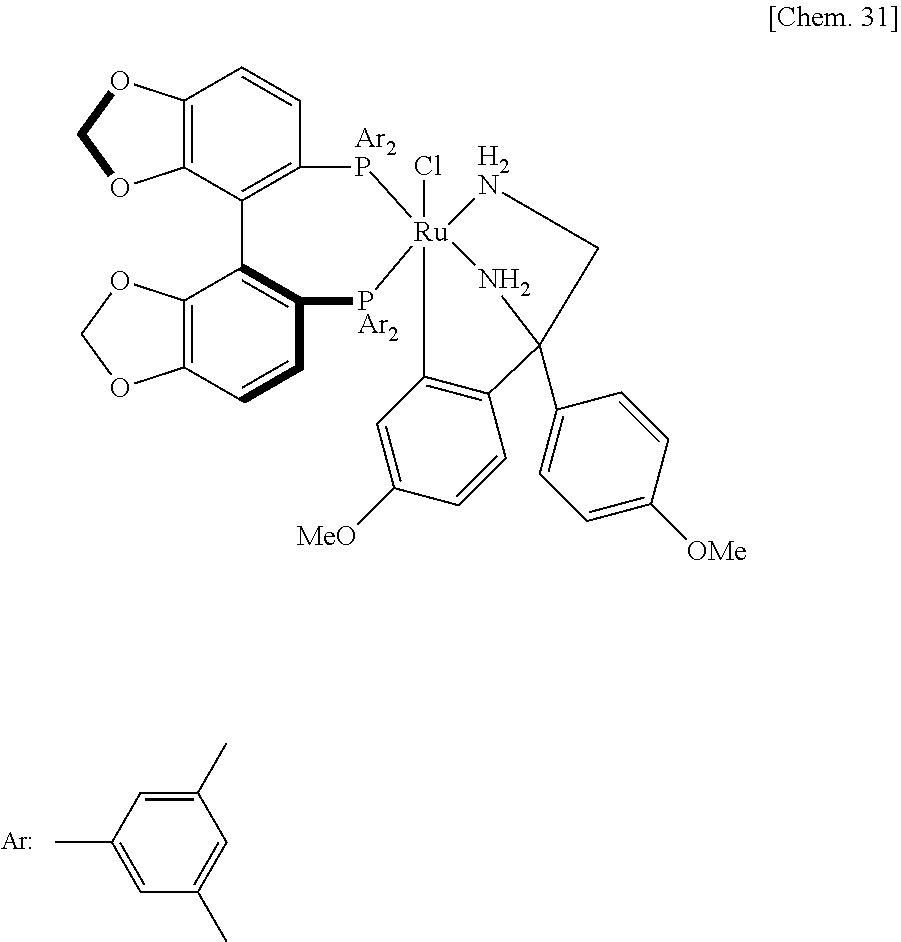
[Ar].CC1=CC(C)=CC(C)=C1.C12=C(C=CC3=C1C1=C(C=CC4=C1OCO4)[PAr2][Ru]14(Cl)([Ar2P]3)[H2N]CC(C3=CC=C([OMe])C=C3)(N1)C1=C4C=C([MeO])C=C1)OCO2
